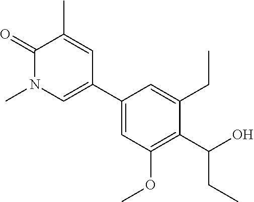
CC1=CC(C2=CC(OC)=C(C(O)CC)C(CC)=C2)=CN(C)C1=O
